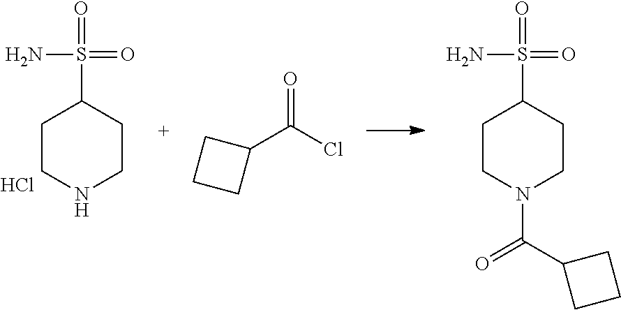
C1CNCCC1S(=O)(=O)N.Cl.C1CN(C(C2CCC2)=O)CCC1S(=O)(=O)N.C1(C(Cl)=O)CCC1
